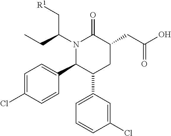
C1=C(Cl)C=CC(C2C(C3=CC=CC(Cl)=C3)CC(CC(O)=O)C(=O)N2C(CC)C[R1])=C1
